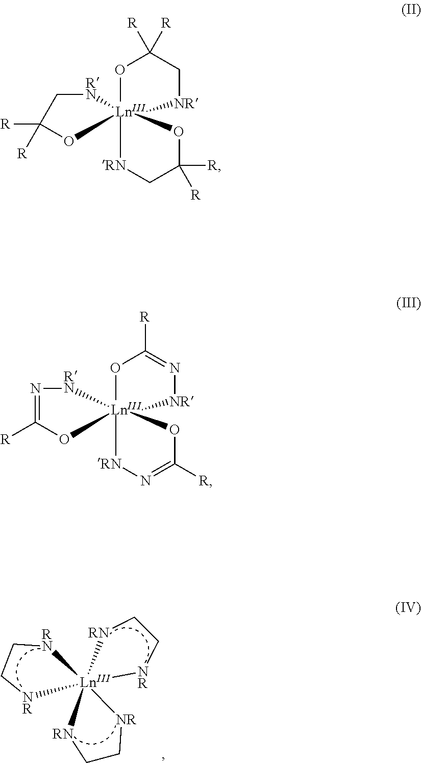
C1C[NR][LnIII]23([RN]1)([RN]CC[NR]2)[RN]CC[NR]3.C1([R])=N[RN][LnIII]23(O1)(OC([R])=N[NR]2)[RN]N=C([R])O3.[R]C1([R])O[LnIII]23([RN]C1)(OC([R])([R])C[NR]2)[RN]CC([R])([R])O3
